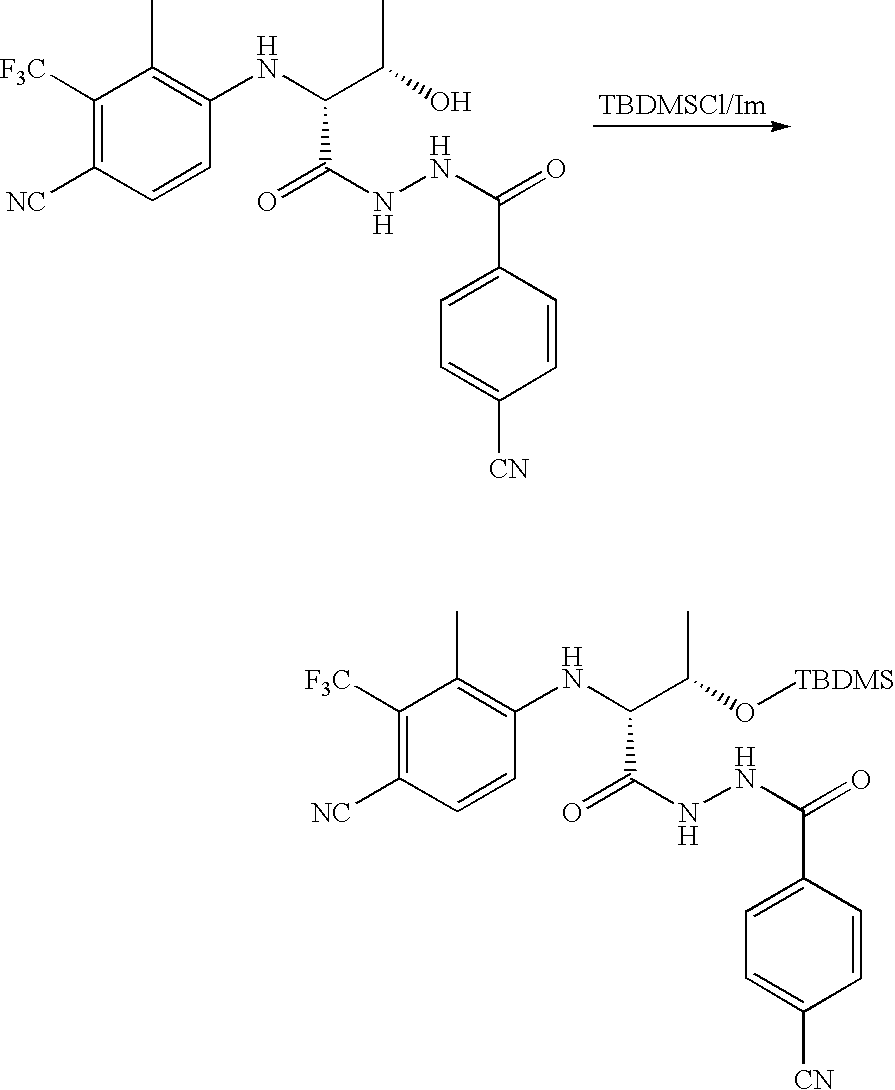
C1([F3C])=C([NC])C=CC(NC(C(O)C)C(=O)NNC(=O)C2=CC=C([CN])C=C2)=C1C.C1([F3C])=C([NC])C=CC(NC(C(O[TBDMS])C)C(=O)NNC(=O)C2=CC=C([CN])C=C2)=C1C
